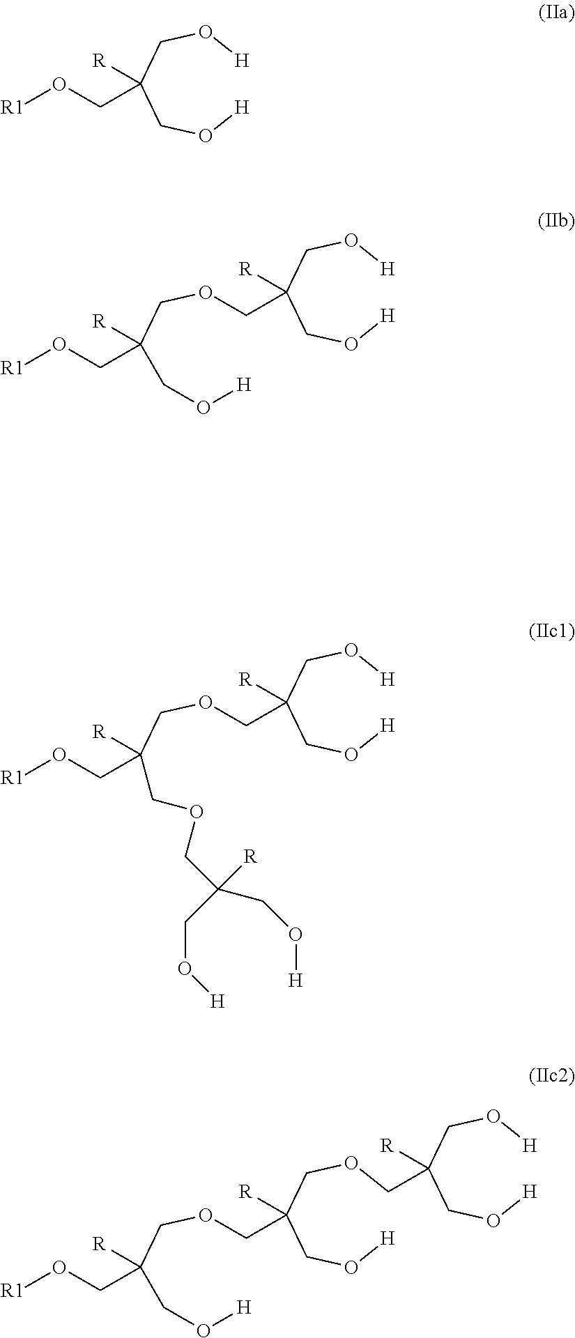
O([R1])CC([R])(CO[H])CO[H].[R]C(COCC(CO[R1])([R])CO[H])(COCC([R])(CO[H])CO[H])CO[H].[R]C(COCC(CO[R1])([R])CO[H])(CO[H])CO[H].[R]C(COCC(CO[R1])([R])COCC(CO[H])(CO[H])[R])(CO[H])CO[H]
